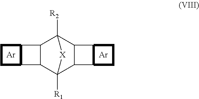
[Ar].[Ar].C12C3([R1])C4C(C([R2])(C1C1C2CC1)[X]3)C1C4CC1
